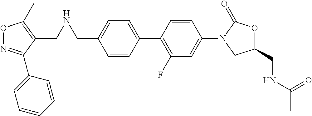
C1(CNCC2=C(C)ON=C2C2=CC=CC=C2)=CC=C(C2=C(F)C=C(N3C(=O)OC(CNC(C)=O)C3)C=C2)C=C1
